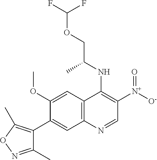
C1(OC)=CC2=C(C=C1C1=C(C)ON=C1C)N=CC([N+]([O-])=O)=C2NC(COC(F)F)C
